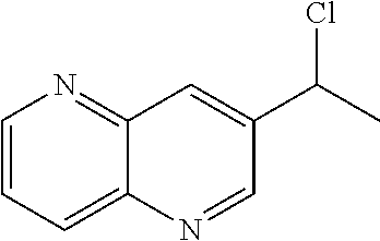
C1=CC=C2C(=N1)C=C(C(C)Cl)C=N2
